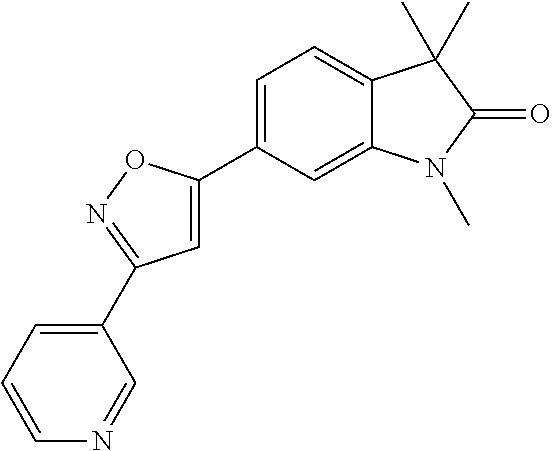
C1=C(C2=CC=C3C(=C2)N(C)C(=O)C3(C)C)ON=C1C1=CC=CN=C1
